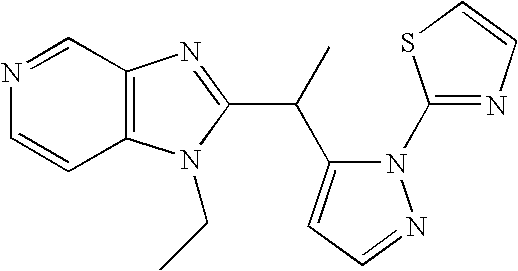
C1=CC2=C(C=N1)N=C(C(C1=CC=NN1C1=NC=CS1)C)N2CC
